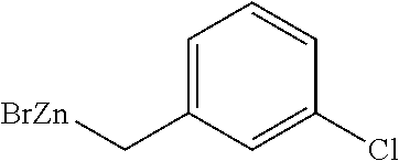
C1=C(C[ZnBr])C=C(Cl)C=C1
